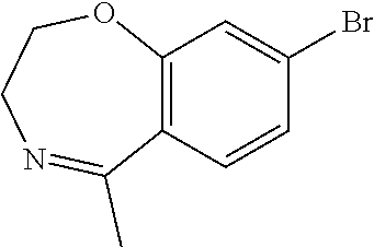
C12=C(C=C(Br)C=C1)OCCN=C2C
